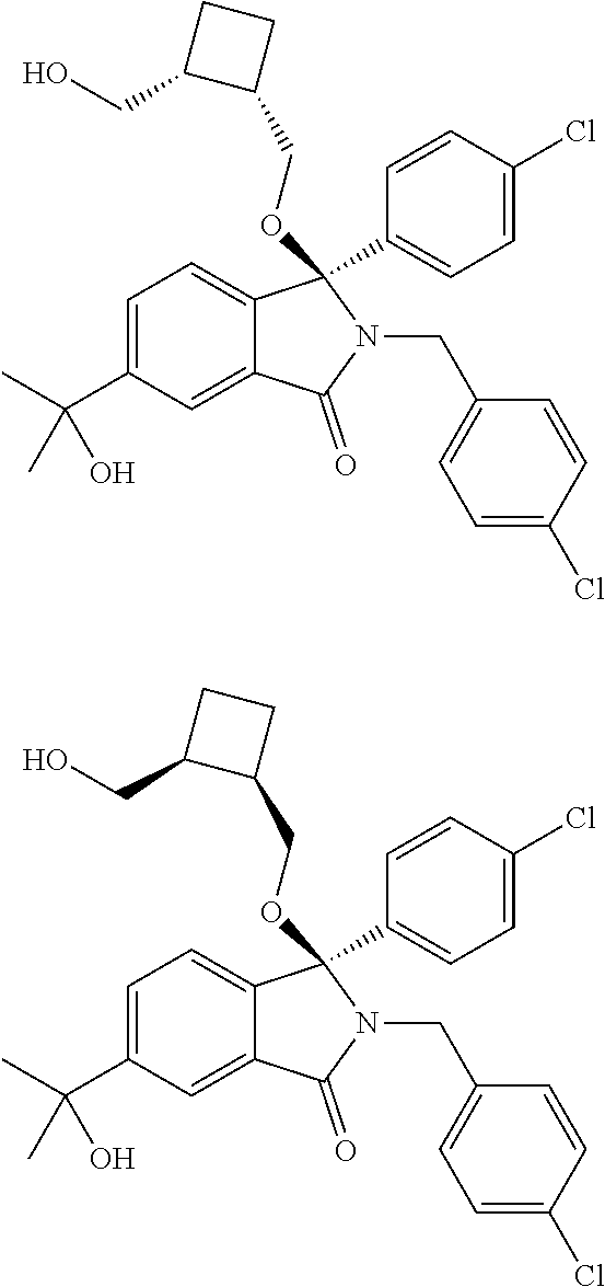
C1=C(C(C)(C)O)C=C2C(=C1)C(OCC1CCC1CO)(C1=CC=C(Cl)C=C1)N(CC1=CC=C(Cl)C=C1)C2=O.C1=C(C(C)(C)O)C=C2C(=C1)C(OCC1CCC1CO)(C1=CC=C(Cl)C=C1)N(CC1=CC=C(Cl)C=C1)C2=O
